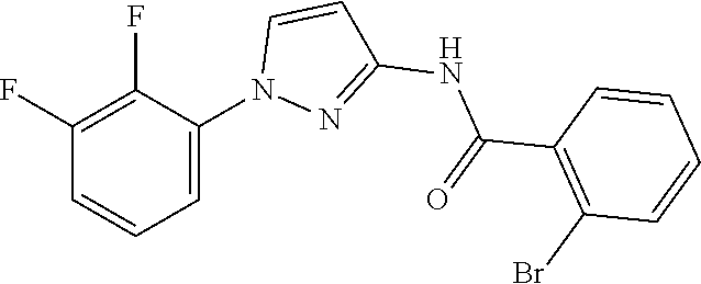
C(C1=C(Br)C=CC=C1)(=O)NC1=NN(C2=CC=CC(F)=C2F)C=C1
